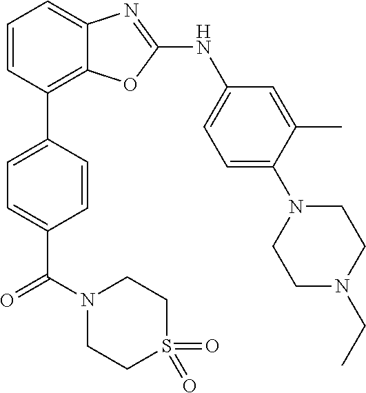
C1=CC(C2=CC=C(C(=O)N3CCS(=O)(=O)CC3)C=C2)=C2C(=C1)N=C(NC1=CC=C(N3CCN(CC)CC3)C(C)=C1)O2
